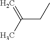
C(CC)(C)=C
